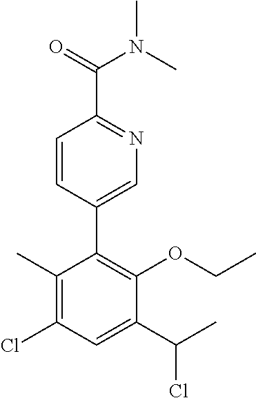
C1(C)=C(Cl)C=C(C(C)Cl)C(OCC)=C1C1=CN=C(C(=O)N(C)C)C=C1
